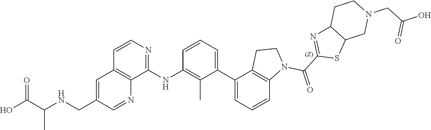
C1=CC=C(C2=CC=CC3=C2CCN3C(C2=NC3C(S2)CN(CC(O)=O)CC3)=O)C(C)=C1NC1=NC=CC2=C1N=CC(CNC(C(O)=O)C)=C2
